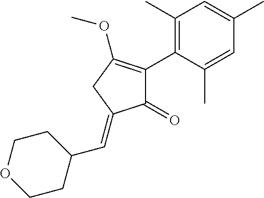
C1(=O)C(C2=C(C)C=C(C)C=C2C)=C(OC)CC1=CC1CCOCC1
